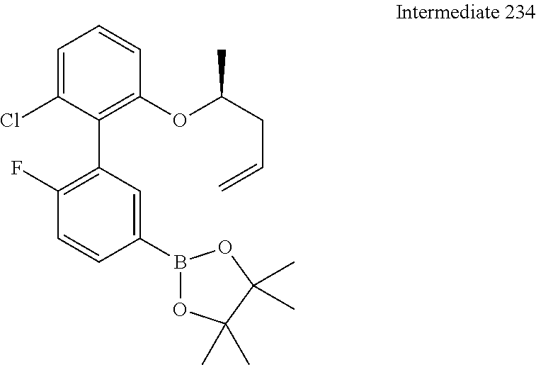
C1=C(Cl)C(C2=C(F)C=CC(B3OC(C)(C)C(C)(C)O3)=C2)=C(OC(CC=C)C)C=C1
